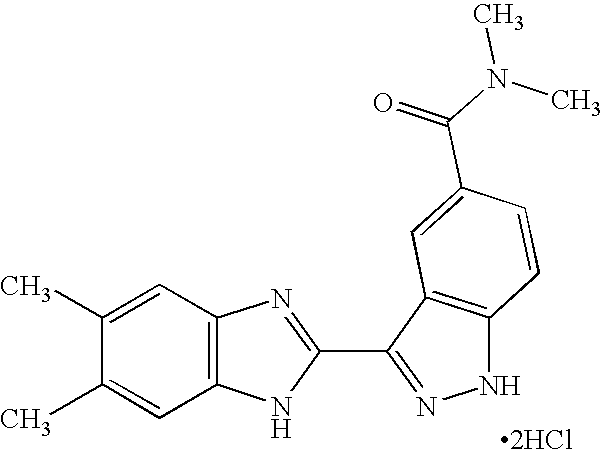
C12=C(C=C(C)C(C)=C1)N=C(C1=NNC3=C1C=C(C(N(C)C)=O)C=C3)N2.[2HCl]
